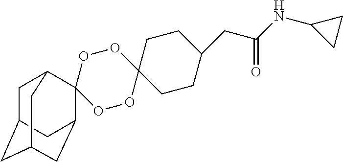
C1C2CC3CC(C2)C2(C1C3)OOC1(OO2)CCC(CC(NC2CC2)=O)CC1
